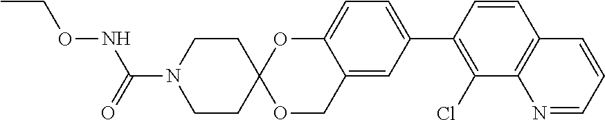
C1=CC(C2=CC=C3C(=C2)COC2(O3)CCN(C(=O)NOCC)CC2)=C(Cl)C2=C1C=CC=N2
